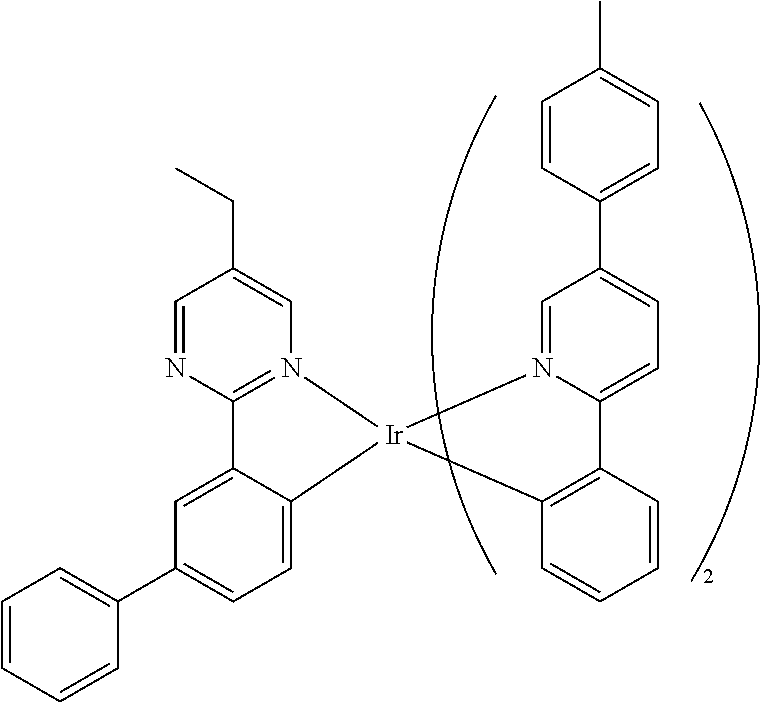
C12=N(C=C(CC)C=N1)[Ir]1(C3=CC=C(C4=CC=CC=C4)C=C23)C2=C(C3=CC=C(C4=CC=C(C)C=C4)C=N31)C=CC=C2
